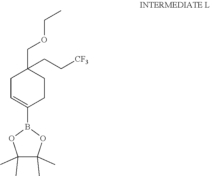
C1(B2OC(C)(C)C(C)(C)O2)=CCC(COCC)(CC[CF3])CC1
